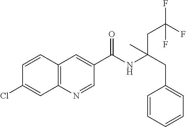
C1=CC2=C(C=C1Cl)N=CC(C(NC(CC1=CC=CC=C1)(CC(F)(F)F)C)=O)=C2
